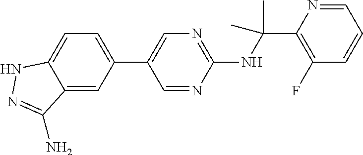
C1(NC(C2=C(F)C=CC=N2)(C)C)=NC=C(C2=CC=C3C(=C2)C(N)=NN3)C=N1
